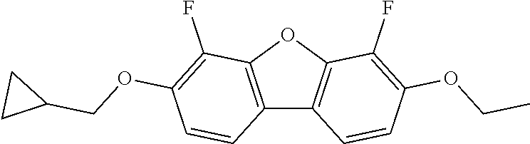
C12=C(OC3=C1C=CC(OCC)=C3F)C(F)=C(OCC1CC1)C=C2
